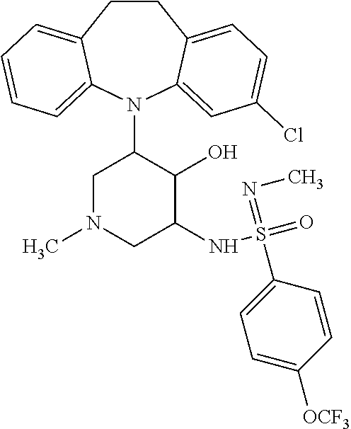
C12=CC=CC=C1N(C1CN(C)CC(NS(=O)(=NC)C3=CC=C([OCF3])C=C3)C1O)C1=CC(Cl)=CC=C1CC2
